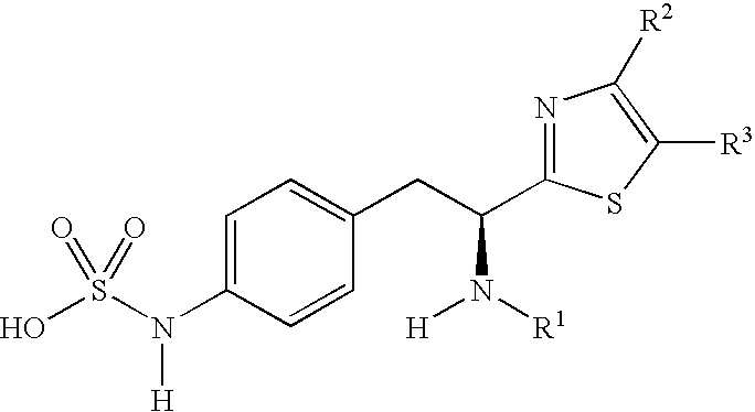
OS(N(C1=CC=C(CC(N([R1])[H])C2=NC([R2])=C([R3])S2)C=C1)[H])(=O)=O
